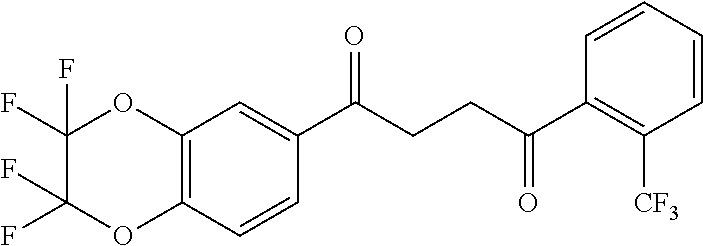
C12=C(C=CC(C(CCC(C3=C([CF3])C=CC=C3)=O)=O)=C1)OC(F)(F)C(F)(F)O2
